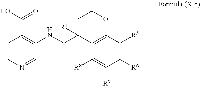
C1=CN=CC(NCC2([R1])C3=C(OCC2)C([R5])=C([R6])C([R7])=C3[R8])=C1C(O)=O
